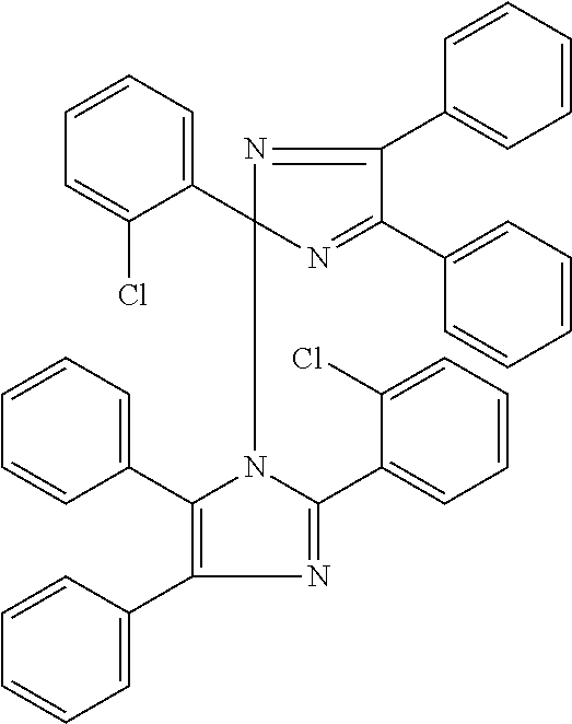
C1=CC=C(C2(N3C(C4=CC=CC=C4)=C(C4=CC=CC=C4)N=C3C3=CC=CC=C3Cl)N=C(C3=CC=CC=C3)C(C3=CC=CC=C3)=N2)C(Cl)=C1
